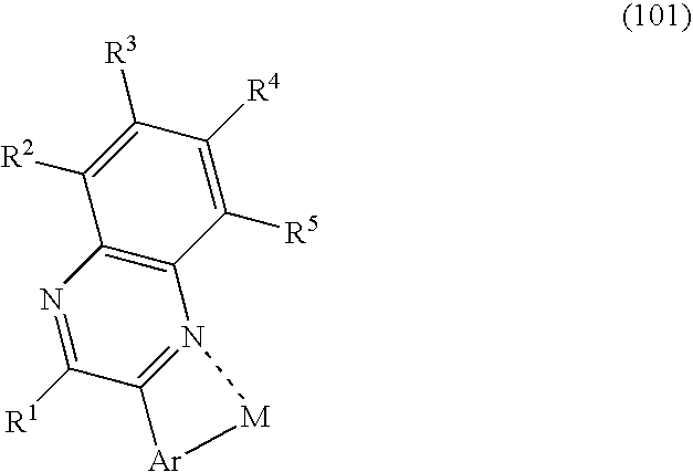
C12=N(C3=C(N=C1[R1])C([R2])=C([R3])C([R4])=C3[R5])[M][Ar]2
